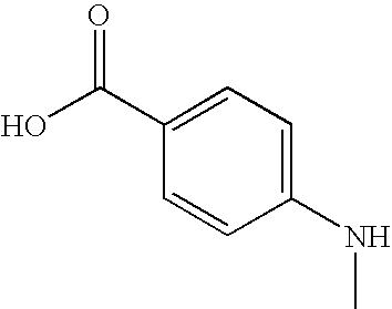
C1(C(O)=O)=CC=C(NC)C=C1
